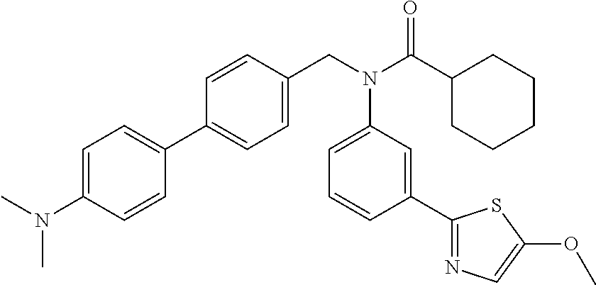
C1=C(N(C)C)C=CC(C2=CC=C(CN(C(C3CCCCC3)=O)C3=CC=CC(C4=NC=C(OC)S4)=C3)C=C2)=C1
